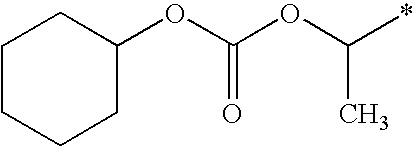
O(C(*)C)C(OC1CCCCC1)=O
